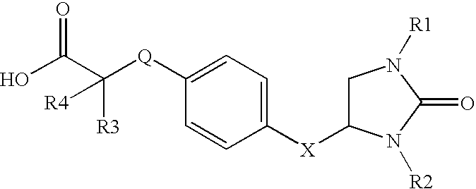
[X](C1CN([R1])C(=O)N1[R2])C1=CC=C([Q]C(C(O)=O)([R3])[R4])C=C1
